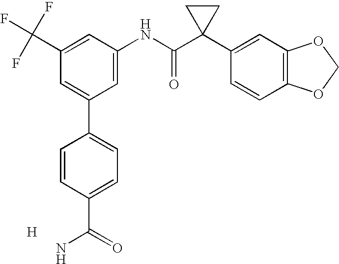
C1(C(F)(F)F)=CC(NC(C2(C3=CC4=C(C=C3)OCO4)CC2)=O)=CC(C2=CC=C(C(=O)N)C=C2)=C1.[H]
